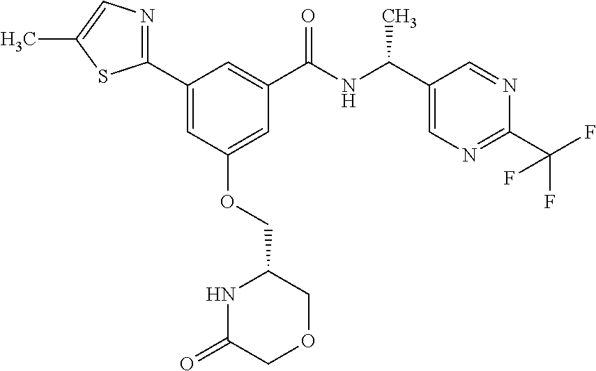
C1(C2=CC(OCC3NC(=O)COC3)=CC(C(NC(C3=CN=C(C(F)(F)F)N=C3)C)=O)=C2)=NC=C(C)S1
